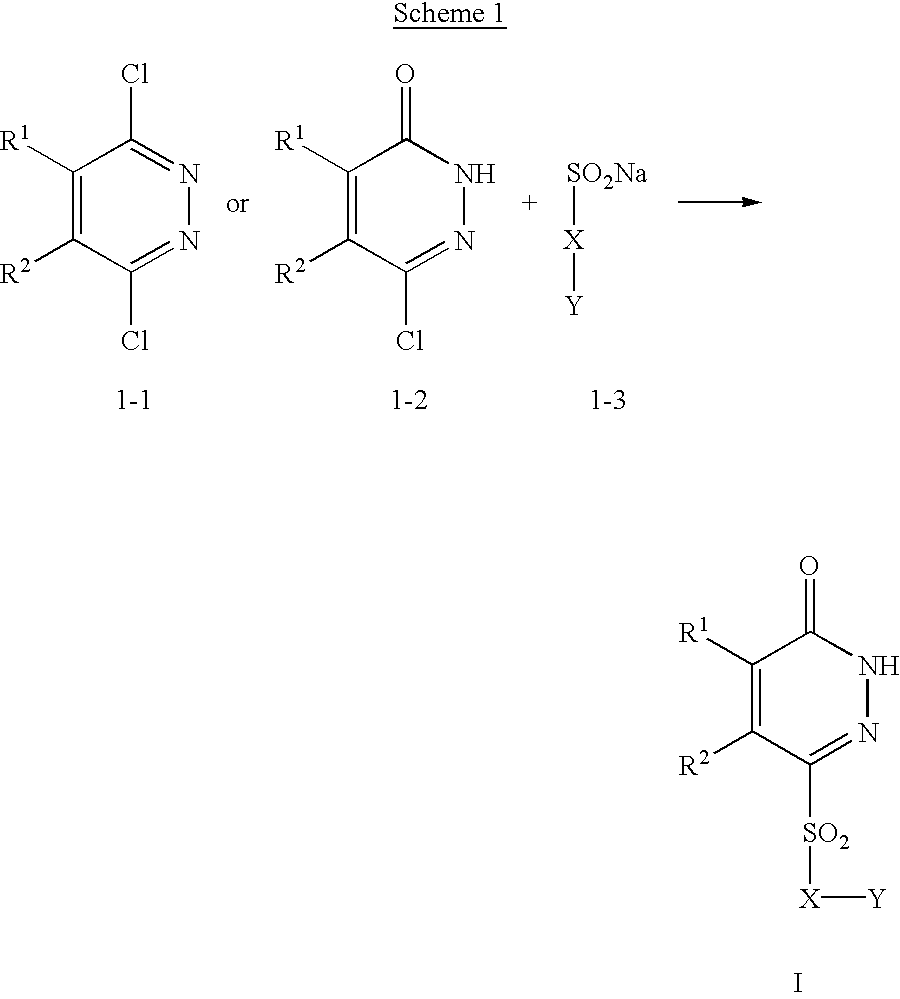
I.C1([R1])=C([R2])C([SO2][X][Y])=NNC1=O.[SO2Na][X][Y].C1([R1])=C([R2])C(Cl)=NN=C1Cl.C1([R1])=C([R2])C(Cl)=NNC1=O
